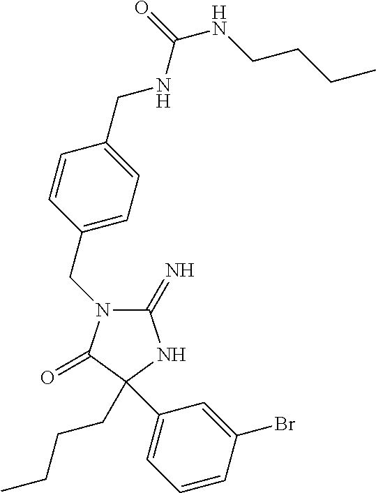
C1(=N)N(CC2=CC=C(CNC(NCCCC)=O)C=C2)C(=O)C(C2=CC=CC(Br)=C2)(CCCC)N1
